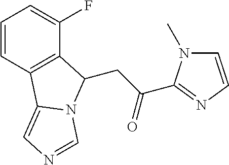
C1=CC2=C(C(F)=C1)C(CC(=O)C1=NC=CN1C)N1C2=CN=C1
